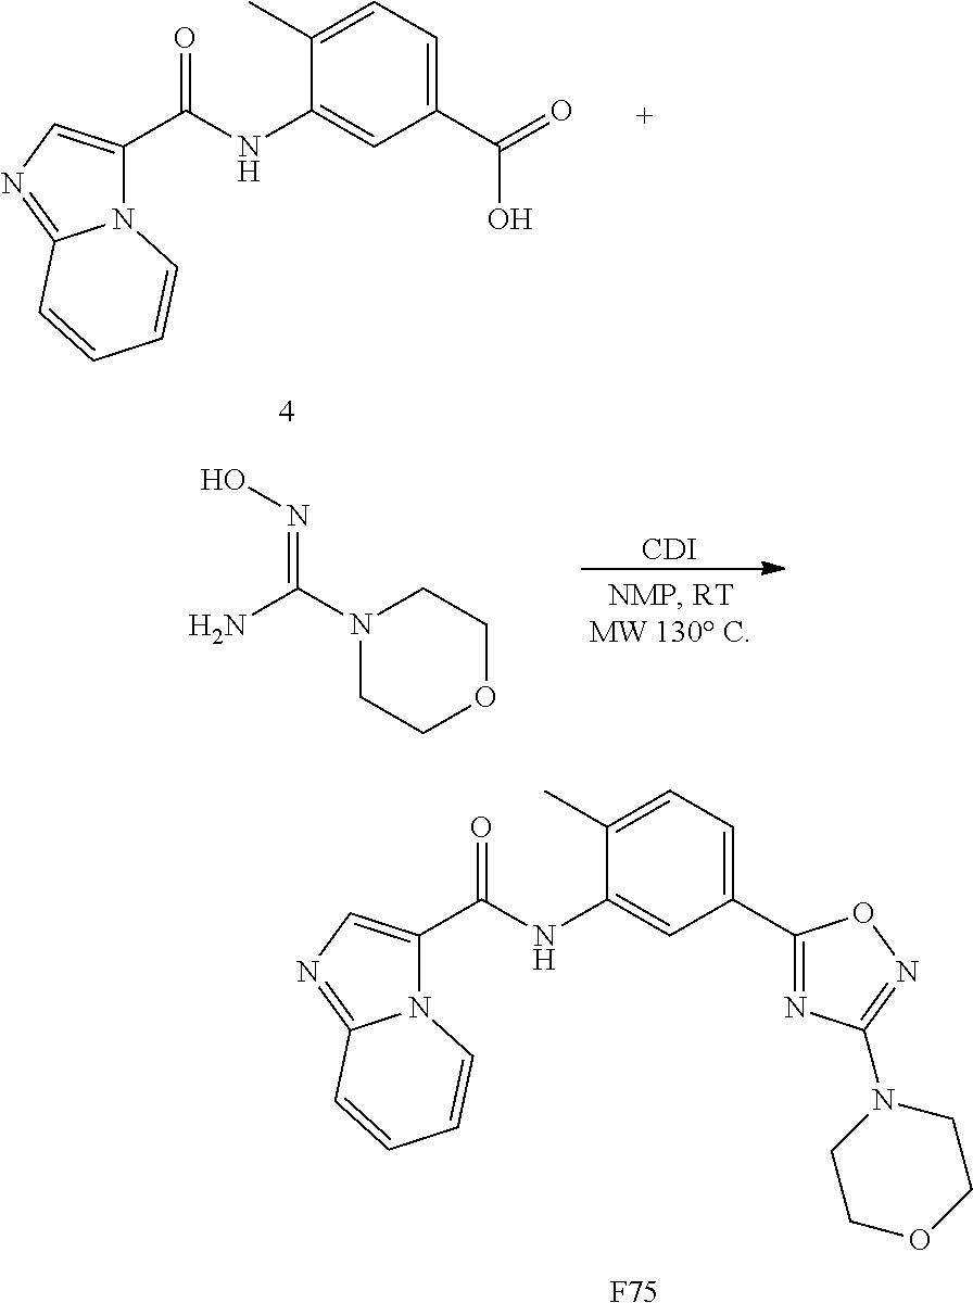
N12C(C(NC3=CC(C4=NC(N5CCOCC5)=NO4)=CC=C3C)=O)=CN=C1C=CC=C2.[F75].N12C(C(NC3=CC(C(=O)O)=CC=C3C)=O)=CN=C1C=CC=C2.[CDI].NC(N1CCOCC1)=NO
